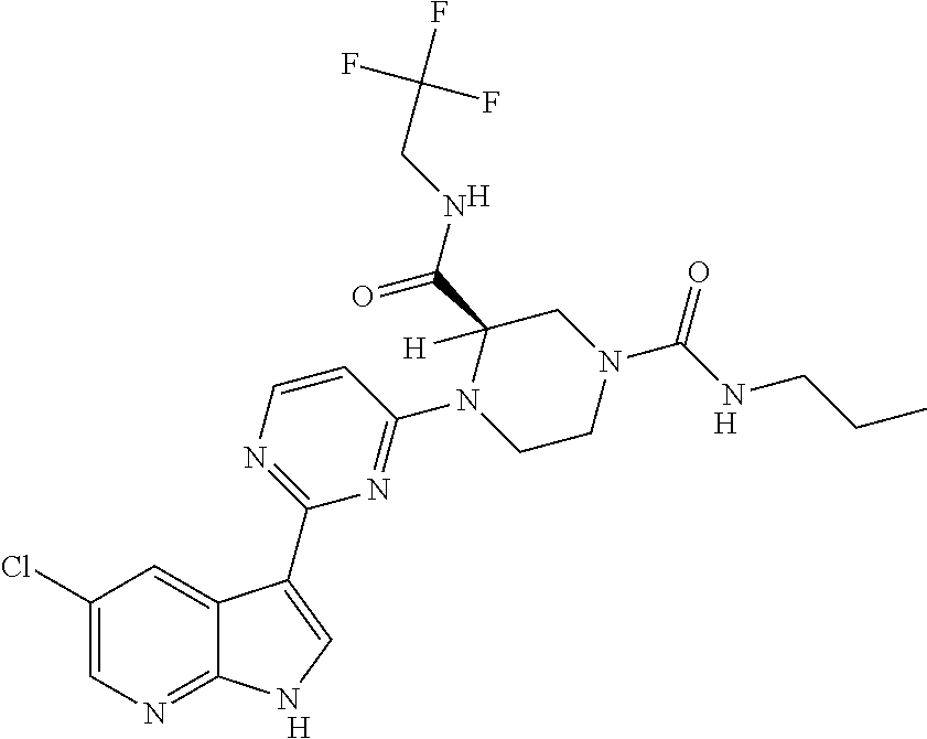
[H].C1=CN=C(C2=CNC3=NC=C(Cl)C=C32)N=C1N1CCN(C(NCCC)=O)CC1(C(NCC(F)(F)F)=O)[H].[H].[H]
